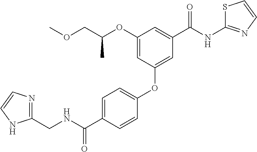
C1(CNC(C2=CC=C(OC3=CC(C(NC4=NC=CS4)=O)=CC(OC(COC)C)=C3)C=C2)=O)=NC=CN1
